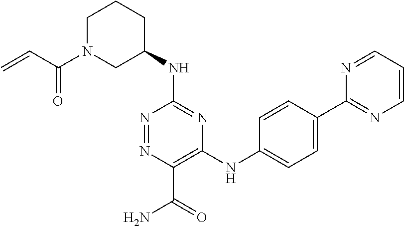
C1(NC2CCCN(C(C=C)=O)C2)=NC(NC2=CC=C(C3=NC=CC=N3)C=C2)=C(C(=O)N)N=N1
